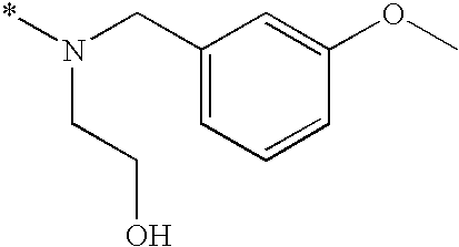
C1(CN(*)CCO)=CC=CC(OC)=C1
